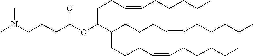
C(C(OC(=O)CCCN(C)C)C(CCCC=CCCCCC)CCCC=CCCCCC)CC=CCCCCC
